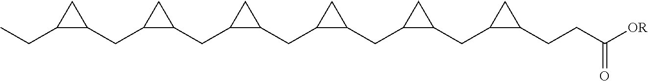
C1C(CC2CC2CC)C1CC1CC1CC1CC1CC1CC1CC1CC1CCC([OR])=O
